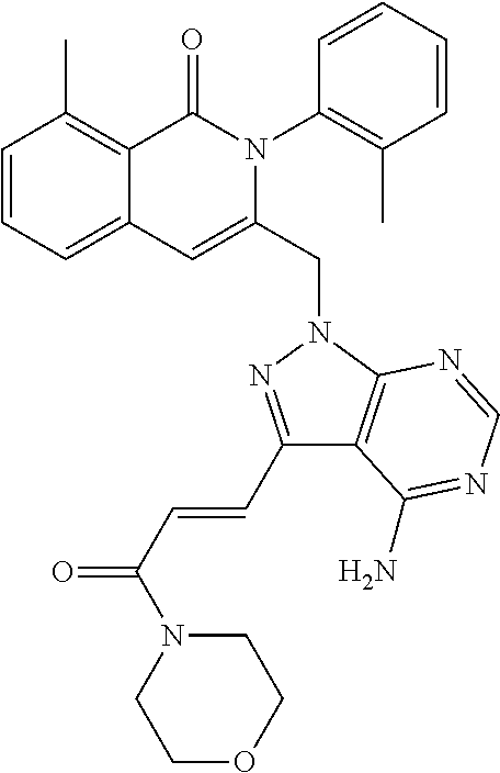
C1=CC=C2C(=C1C)C(=O)N(C1=C(C)C=CC=C1)C(CN1C3=C(C(C=CC(=O)N4CCOCC4)=N1)C(N)=NC=N3)=C2
